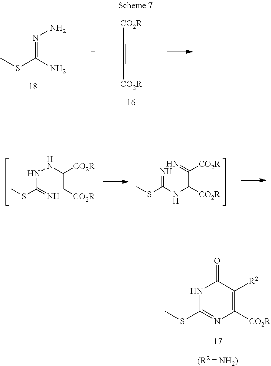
N(=C(N)SC)N.C(#C[CO2R])[CO2R].N(C(=N)SC)NC(=C[CO2R])[CO2R].N=C(NC([CO2R])C([CO2R])=N)SC.N1C(SC)=NC([CO2R])=C([R2])C1=O
